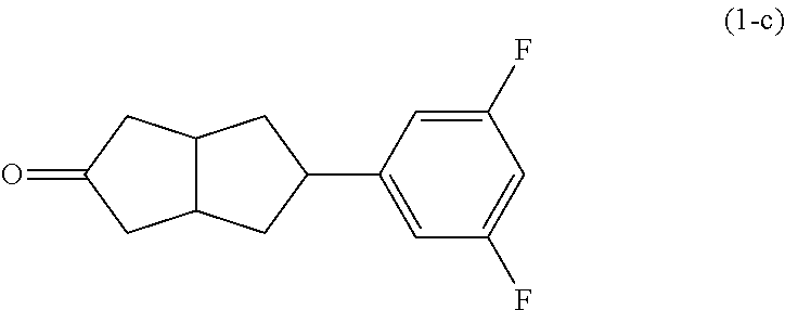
C1(C2=CC(F)=CC(F)=C2)CC2C(C1)CC(=O)C2
